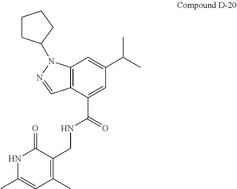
C12=C(C(C(=O)NCC3=C(C)C=C(C)NC3=O)=CC(C(C)C)=C1)C=NN2C1CCCC1
